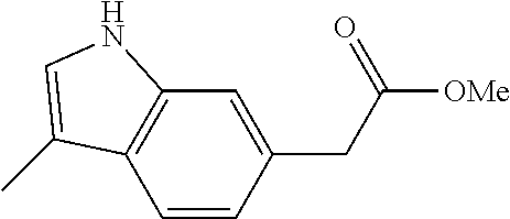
C1=CC(CC([OMe])=O)=CC2=C1C(C)=CN2
